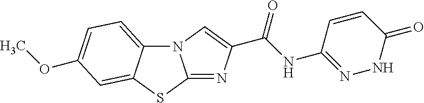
N12C3=CC=C(OC)C=C3SC1=NC(C(NC1=NNC(=O)C=C1)=O)=C2
